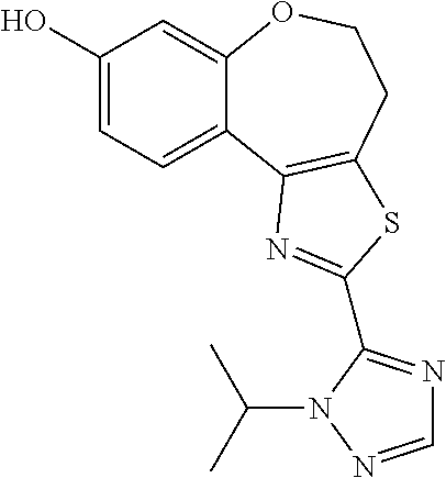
C1(O)=CC=C2C(=C1)OCCC1=C2N=C(C2=NC=NN2C(C)C)S1
